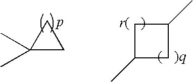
C1C(C)CC1C.C1C(C)(C)C1
